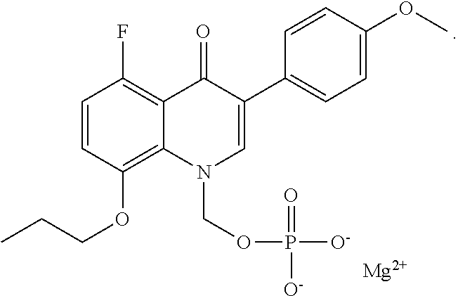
C1=CC(OCCC)=C2C(=C1F)C(=O)C(C1=CC=C(OC)C=C1)=CN2COP([O-])([O-])=O.[Mg]
